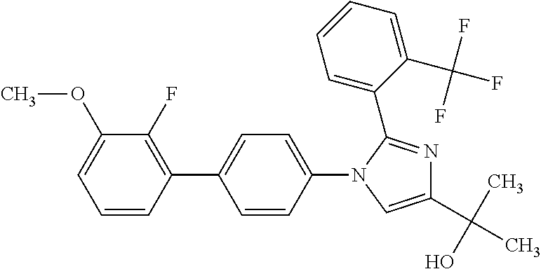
C1(OC)=CC=CC(C2=CC=C(N3C(C4=CC=CC=C4C(F)(F)F)=NC(C(C)(O)C)=C3)C=C2)=C1F
